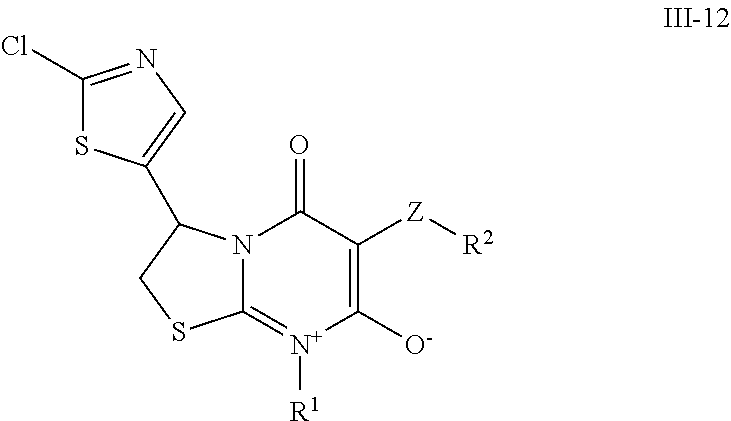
C1([O-])=C([Z][R2])C(=O)N2C(=[N+]1[R1])SCC2C1=CN=C(Cl)S1
